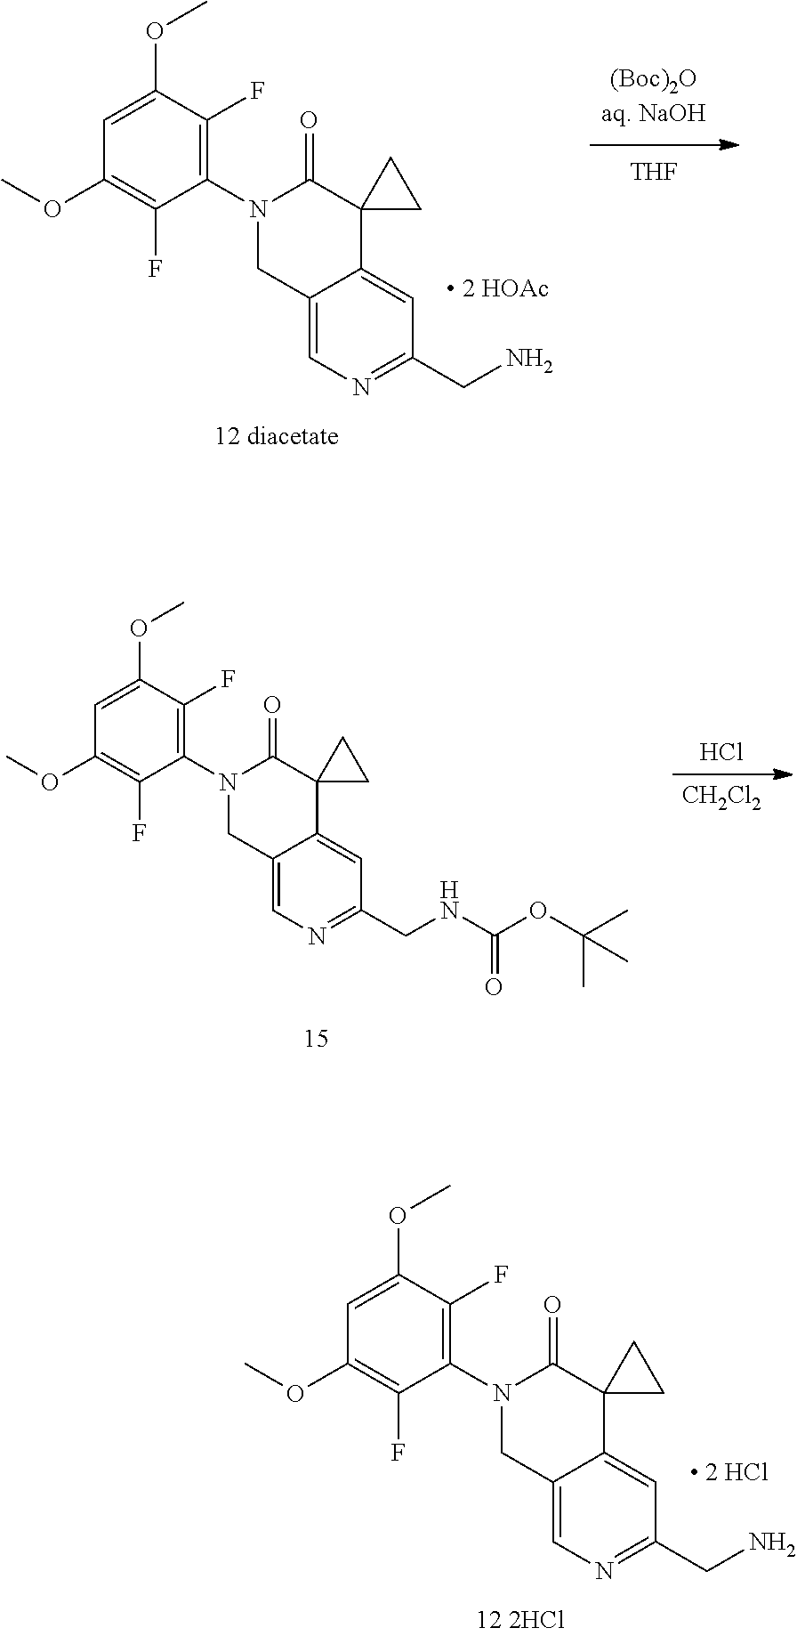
C12=CN=C(CN)C=C1C1(C(=O)N(C3=C(F)C(OC)=CC(OC)=C3F)C2)CC1.[THF].C12=CN=C(CNC(=O)OC(C)(C)C)C=C1C1(C(=O)N(C3=C(F)C(OC)=CC(OC)=C3F)C2)CC1.[CH2Cl2].Cl.C12=CN=C(CN)C=C1C1(C(=O)N(C3=C(F)C(OC)=CC(OC)=C3F)C2)CC1
